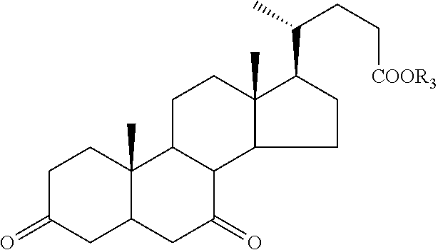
C1C(=O)CC2C(C)(C1)C1C(C(=O)C2)C2C(C)(CC1)C(C(C)CC[COOR3])CC2
